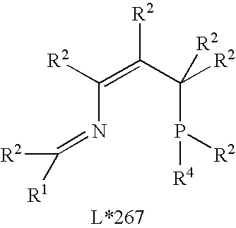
C(N=C([R2])[R1])(=C(C(P([R2])[R4])([R2])[R2])[R2])[R2]
